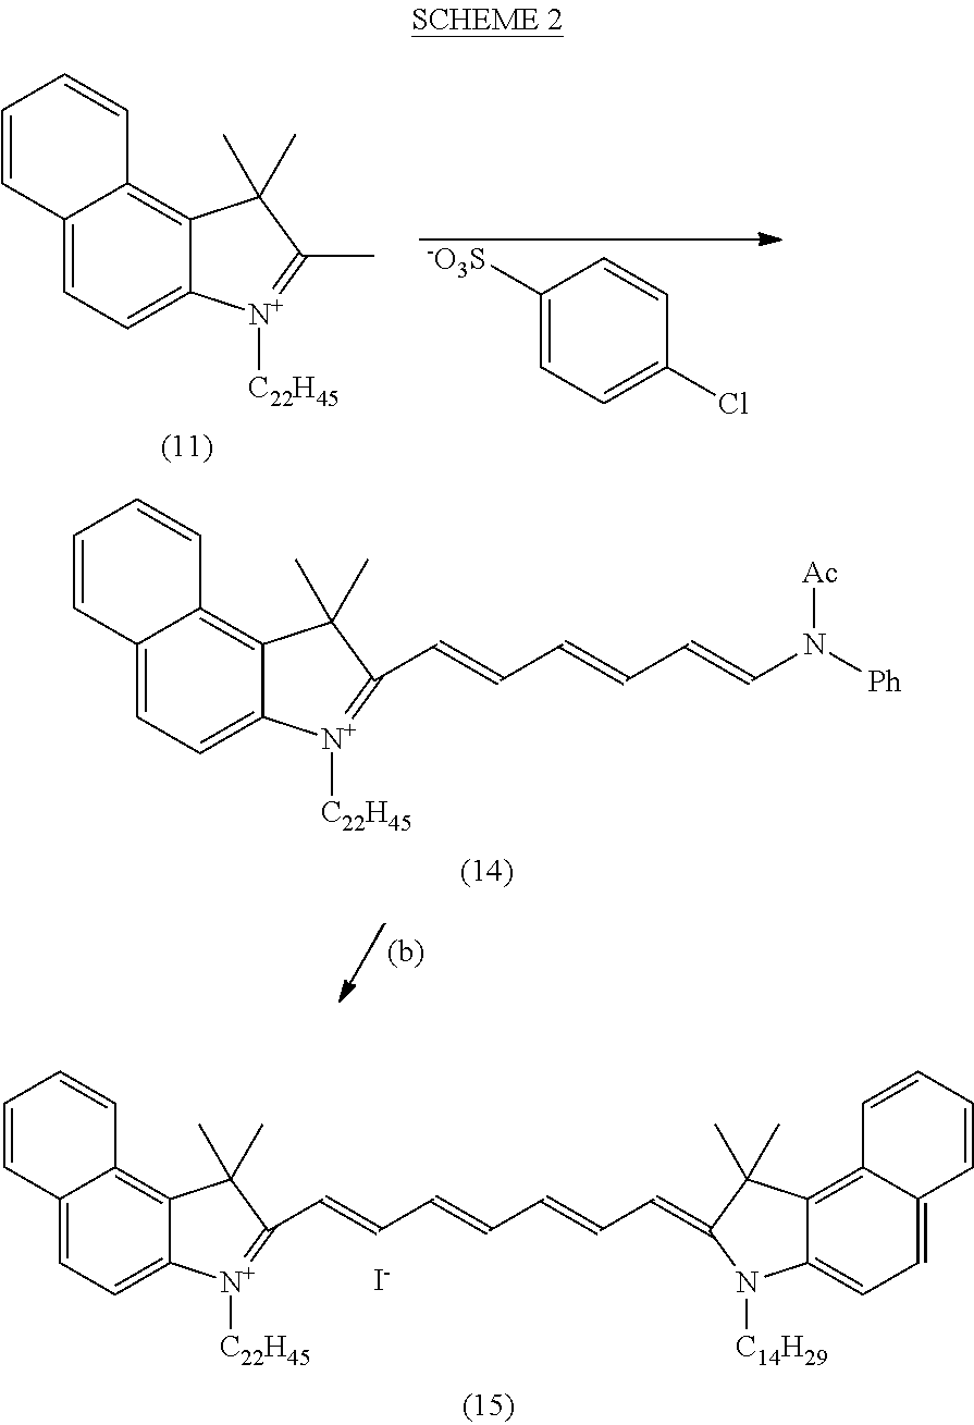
C1([-O3S])=CC=C(Cl)C=C1.C12=CC=C3C(=C1C=CC=C2)C(C)(C)C(C)=[N+]3[C22H45].C12=CC=C3C(=C1C=CC=C2)C(C)(C)C(C=CC=CC=CN([Ph])[Ac])=[N+]3[C22H45].C12=CC=C3C(=C1C=CC=C2)C(C)(C)C(C=CC=CC=CC=C1N([C14H29])C2=CC=C4C(=C2C1(C)C)C=CC=C4)=[N+]3[C22H45].[I-]
